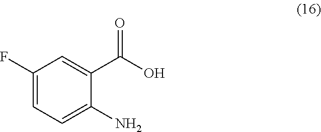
C1(F)=CC=C(N)C(C(O)=O)=C1
